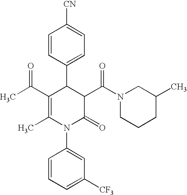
C1=CC(C2C(C(C)=O)=C(C)N(C3=CC([CF3])=CC=C3)C(=O)C2C(N2CCCC(C)C2)=O)=CC=C1[CN]
